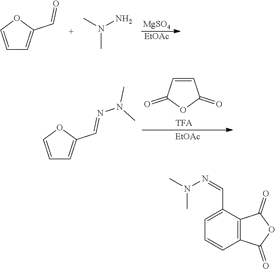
[MgSO4].[EtOAc].C1=COC(C=O)=C1.N(C)(N)C.C1=COC(C=NN(C)C)=C1.C1=CC(=O)OC1=O.[EtOAc].C1=C(C=NN(C)C)C2=C(C=C1)C(=O)OC2=O
